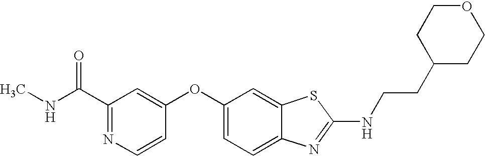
N1=C(C(=O)NC)C=C(OC2=CC=C3C(=C2)SC(NCCC2CCOCC2)=N3)C=C1
